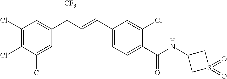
C1(Cl)=C(Cl)C(Cl)=CC(C(C=CC2=CC=C(C(NC3CS(=O)(=O)C3)=O)C(Cl)=C2)[CF3])=C1
